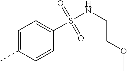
C1=C(C)C=CC(S(=O)(=O)NCCOC)=C1
